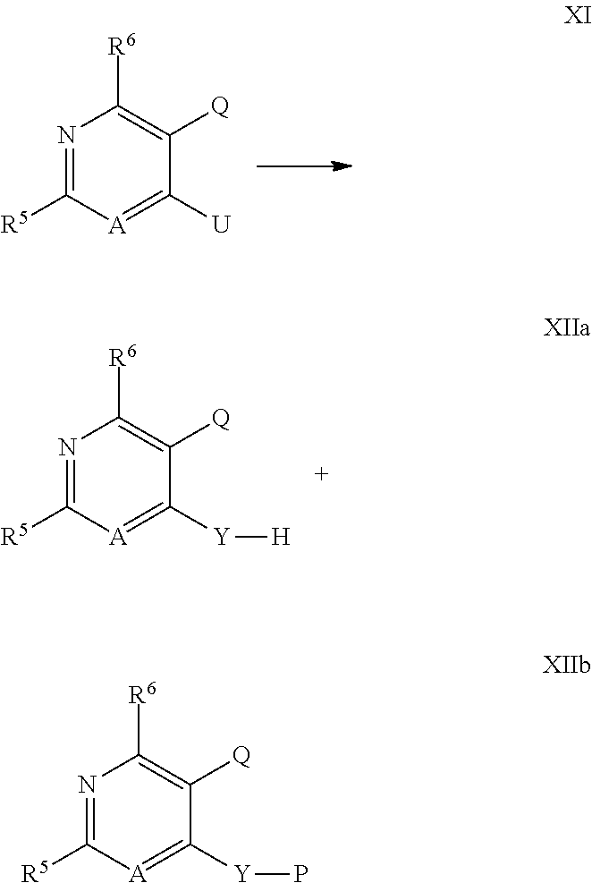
N1=C([R5])[A]=C([U])C([Q])=C1[R6].N1=C([R5])[A]=C([Y][H])C([Q])=C1[R6].N1=C([R5])[A]=C([Y]P)C([Q])=C1[R6]
